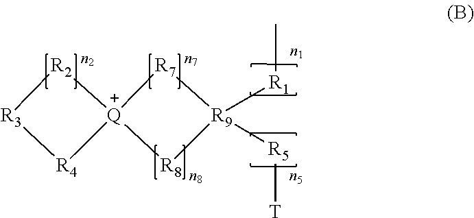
[R2]1[R3][R4][Q]12[R7][R9]([R1]C)([R5][T])[R8]2
